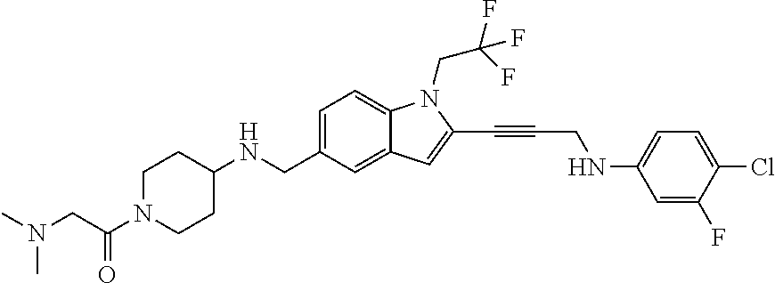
C1=C(CNC2CCN(C(CN(C)C)=O)CC2)C=C2C(=C1)N(CC(F)(F)F)C(C#CCNC1=CC=C(Cl)C(F)=C1)=C2
